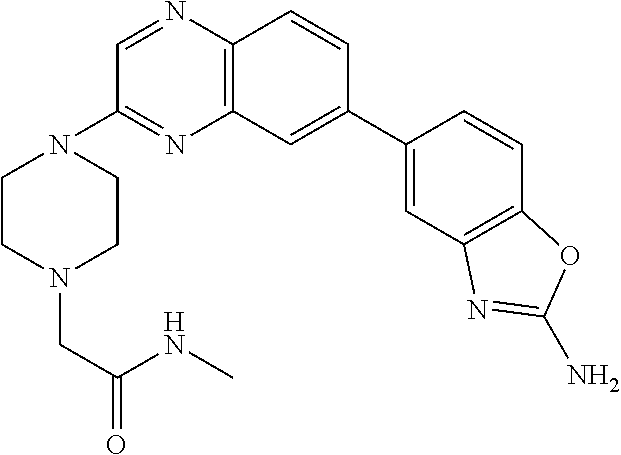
C12=C(C=CC(C3=CC4=C(C=C3)OC(N)=N4)=C1)N=CC(N1CCN(CC(NC)=O)CC1)=N2
